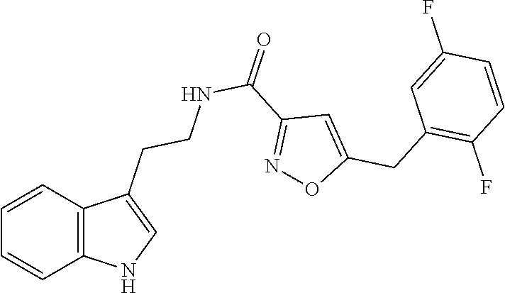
C12=C(C=CC=C1)C(CCNC(C1=NOC(CC3=C(F)C=CC(F)=C3)=C1)=O)=CN2
